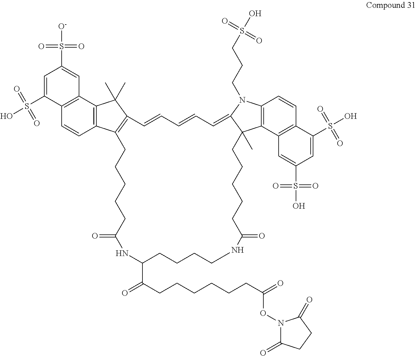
C12=C(C3=C(C=C1)C1=C(C3(C)C)C=CC=CC=C3C(C)(C4=C(C=CC5=C4C=C(S(=O)(=O)O)C=C5S(O)(=O)=O)N3CCCS(O)(=O)=O)CCCCCC(=O)NCCCCC(C(CCCCCCC(=O)ON3C(=O)CCC3=O)=O)NC(=O)CCCCC1)C=C(S(=O)(=O)[O-])C=C2S(=O)(=O)O
